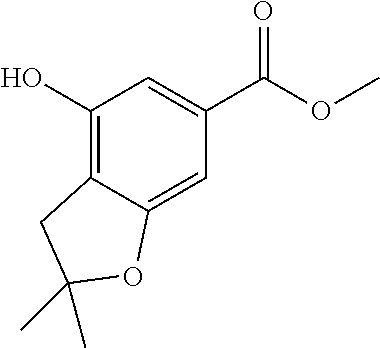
C1(O)=C2C(=CC(C(OC)=O)=C1)OC(C)(C)C2
